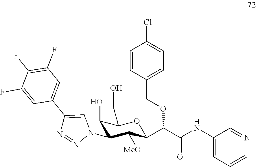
C1(O)C(N2C=C(C3=CC(F)=C(F)C(F)=C3)N=N2)C([MeO])C(C(C(NC2=CC=CN=C2)=O)OCC2=CC=C(Cl)C=C2)OC1CO
